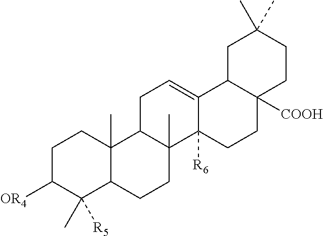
C1C([OR4])C(C)([R5])C2C(C)(C1)C1C(C)(CC2)C2([R6])C(=CC1)C1C([COOH])(CC2)CCC(C)(C)C1
